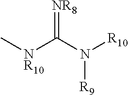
[NR8]=C(N([R10])[R9])[NR10]C
